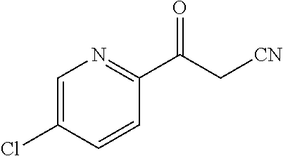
C1=C(Cl)C=CC(C(C[CN])=O)=N1
